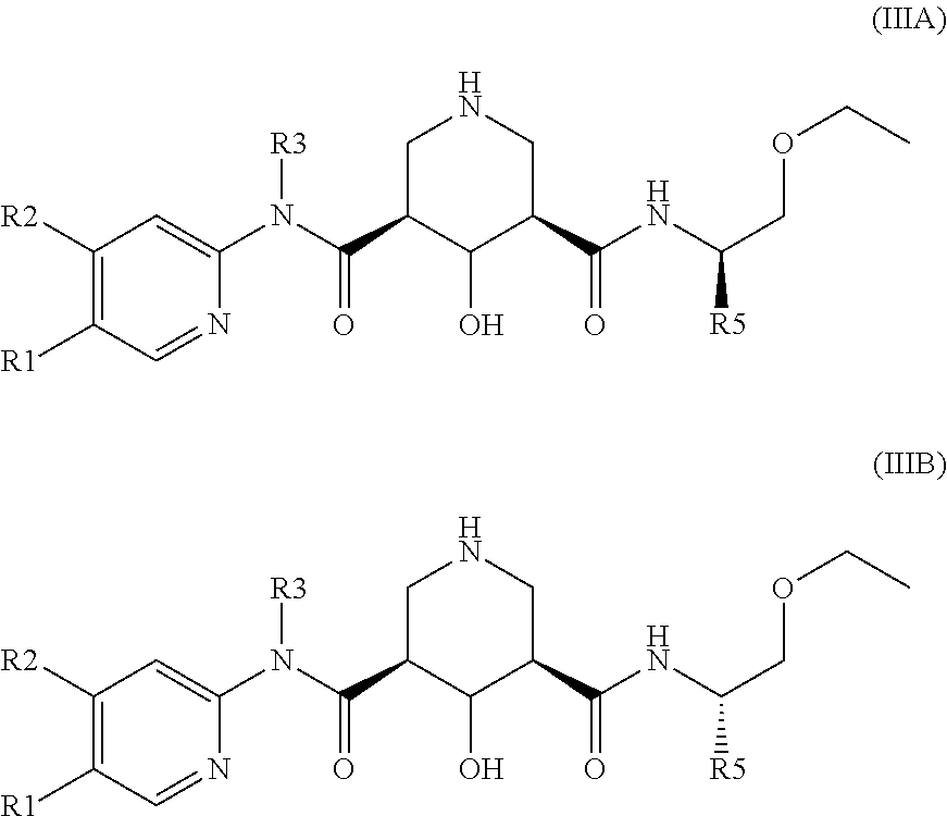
C1C(C(N([R3])C2=CC([R2])=C([R1])C=N2)=O)C(O)C(C(NC(COCC)[R5])=O)CN1.C1C(C(N([R3])C2=CC([R2])=C([R1])C=N2)=O)C(O)C(C(NC(COCC)[R5])=O)CN1
